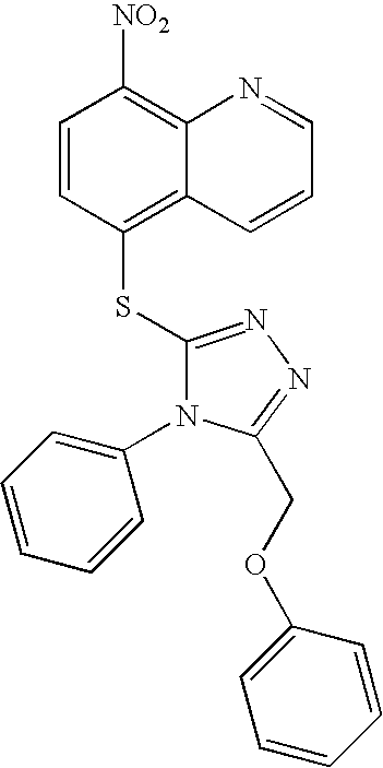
C1=CC(SC2=NN=C(COC3=CC=CC=C3)N2C2=CC=CC=C2)=C2C(=C1[NO2])N=CC=C2
